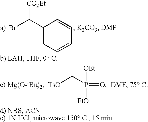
[TsO]CP([OEt])(=O)[EtO].C1(C(Br)[CO2Et])=CC=CC=C1
